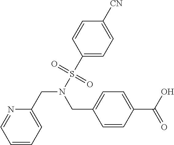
C1=CC=C(CN(S(=O)(=O)C2=CC=C([CN])C=C2)CC2=CC=C(C(O)=O)C=C2)N=C1
